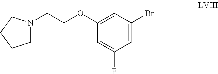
C(OC1=CC(Br)=CC(F)=C1)CN1CCCC1
